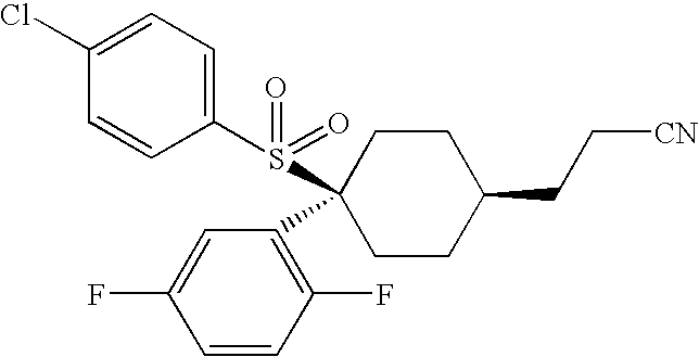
C1(Cl)=CC=C(S(=O)(=O)C2(C3=C(F)C=CC(F)=C3)CCC(CC[CN])CC2)C=C1
